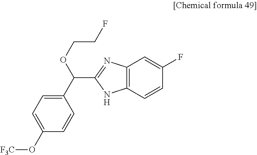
C1(C(OCCF)C2=NC3=C(N2)C=CC(F)=C3)=CC=C(O[F3C])C=C1
